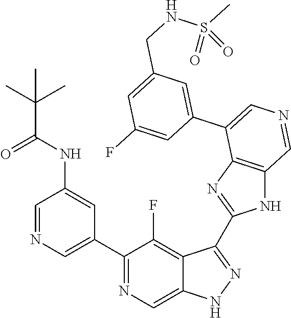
C1(C2=CN=CC(NC(=O)C(C)(C)C)=C2)=NC=C2C(=C1F)C(C1=NC3=C(N1)C=NC=C3C1=CC(CNS(C)(=O)=O)=CC(F)=C1)=NN2
